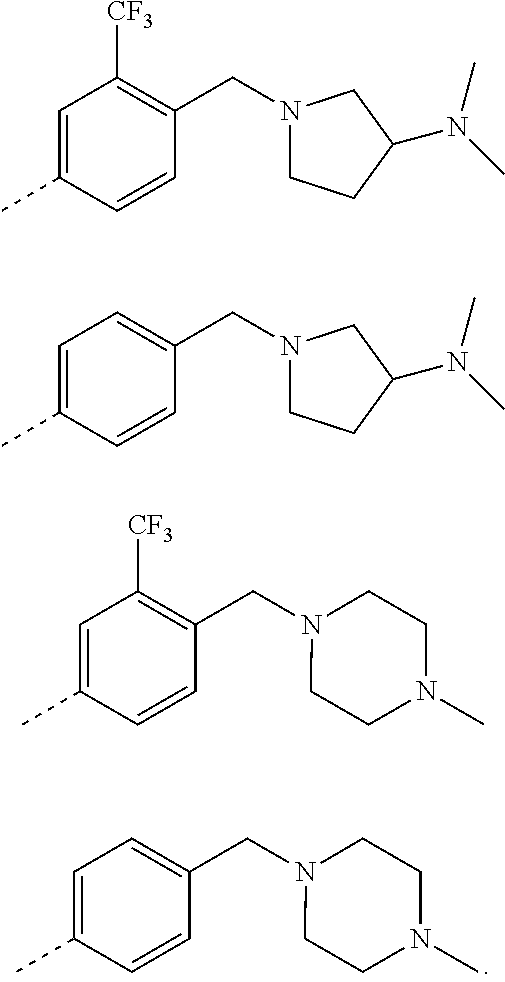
C1=C(C)C=CC(CN2CCN(C)CC2)=C1.C1=C(C)C=CC(CN2CCC(N(C)C)C2)=C1[CF3].C1=C(C)C=CC(CN2CCC(N(C)C)C2)=C1.C1=C(C)C=CC(CN2CCN(C)CC2)=C1[CF3]
